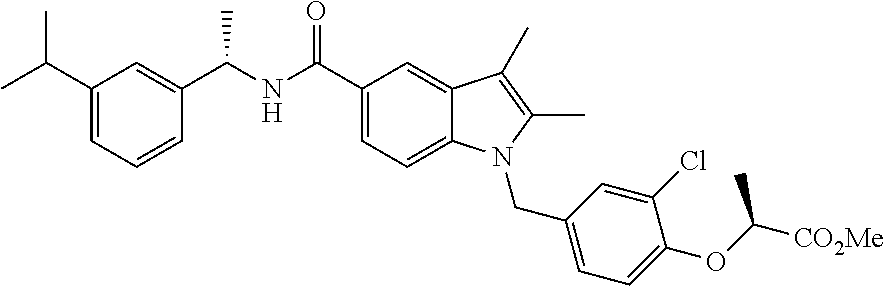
C1(C(NC(C2=CC(C(C)C)=CC=C2)C)=O)=CC=C2C(=C1)C(C)=C(C)N2CC1=CC=C(OC([CO2Me])C)C(Cl)=C1
